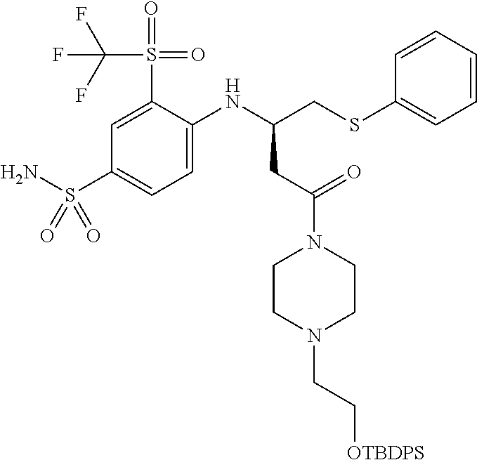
C1CN(CC[OTBDPS])CCN1C(CC(CSC1=CC=CC=C1)NC1=CC=C(S(N)(=O)=O)C=C1S(=O)(=O)C(F)(F)F)=O
